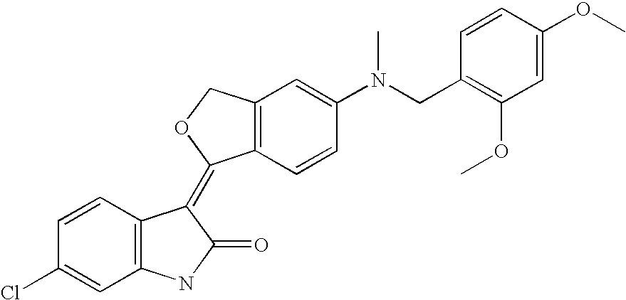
C12=C(COC1=C1C3=C(NC1=O)C=C(Cl)C=C3)C=C(N(CC1=C(OC)C=C(OC)C=C1)C)C=C2
